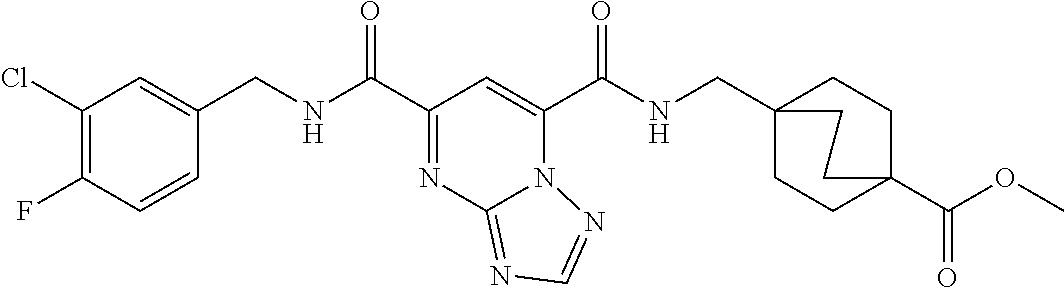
C(=O)(C1=CC(C(=O)NCC2=CC(Cl)=C(F)C=C2)=NC2=NC=NN21)NCC12CCC(C(OC)=O)(CC1)CC2
